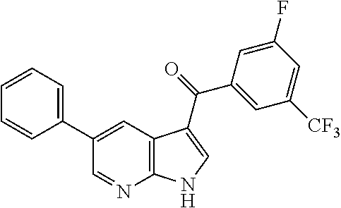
C1(C2=CC3=C(N=C2)NC=C3C(=O)C2=CC([CF3])=CC(F)=C2)=CC=CC=C1
